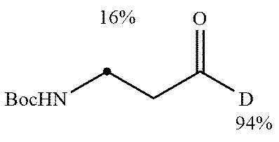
[BocHN]CCC([D])=O
